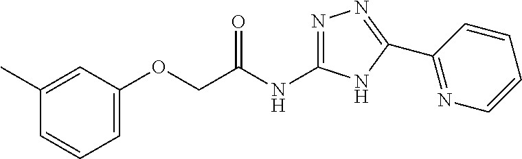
C(C(NC1=NN=C(C2=NC=CC=C2)N1)=O)OC1=CC=CC(C)=C1
